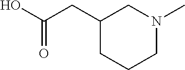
C1(CC(O)=O)CCCN(C)C1
